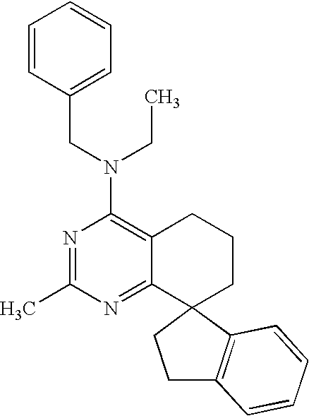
C(N(CC)C1=C2C(=NC(C)=N1)C1(CCC2)C2=C(CC1)C=CC=C2)C1=CC=CC=C1
